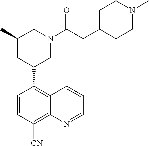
C1(C2CN(C(CC3CCN(C)CC3)=O)CC(C)C2)=C2C(=C([CN])C=C1)N=CC=C2
